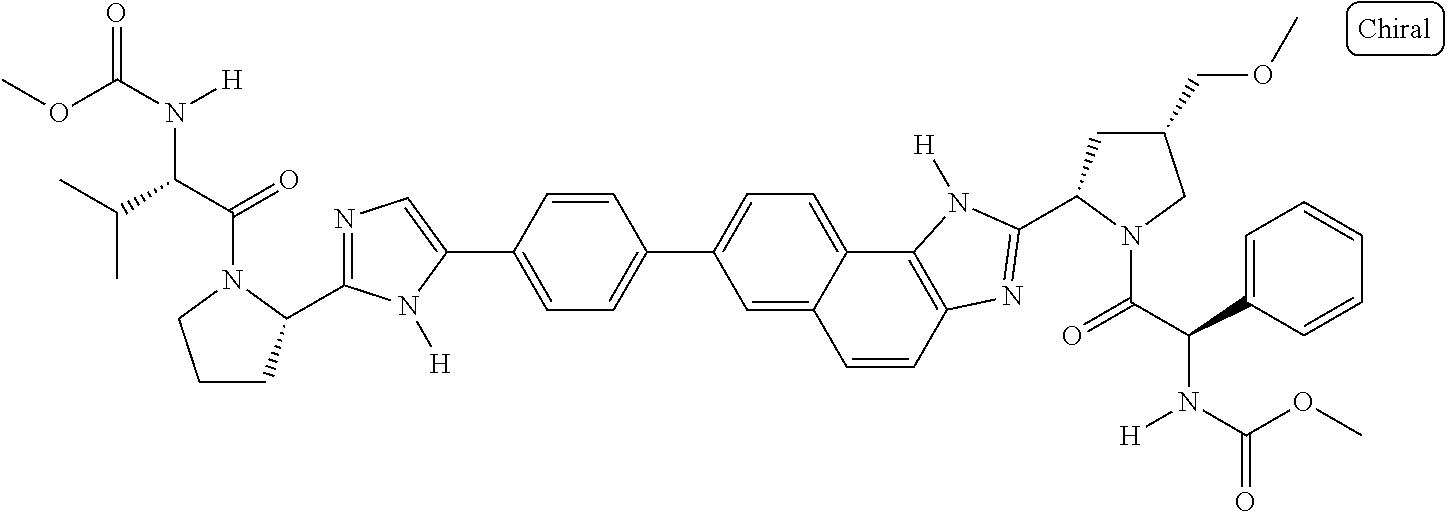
C1=CC(C2=CN=C(C3CCCN3C(C(C(C)C)N([H])C(OC)=O)=O)N2[H])=CC=C1C1=CC=C2C(=C1)C=CC1=C2N([H])C(C2CC(COC)CN2C(C(C2=CC=CC=C2)N(C(OC)=O)[H])=O)=N1
